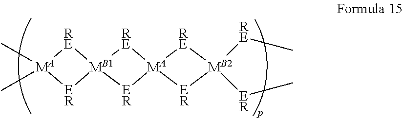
C[MA]1(C)[RE][MB1]2([ER]1)[ER][MA]1([RE]2)[ER][MB2]([ER]C)([RE]C)[RE]1
